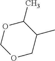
O1C(C)C(C)COC1
